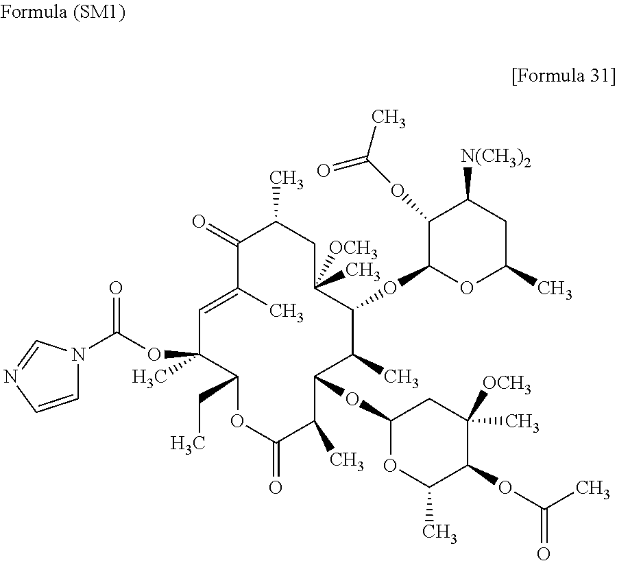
C1(=O)C(C)=CC(OC(N2C=CN=C2)=O)(C)C(CC)OC(=O)C(C)C(OC2OC(C)C(OC(=O)C)C(C)([OCH3])C2)C(C)C(OC2OC(C)CC([N(CH3)2])C2OC(C)=O)C(C)([OCH3])CC1C
